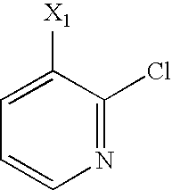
N1=C(Cl)C([X1])=CC=C1
